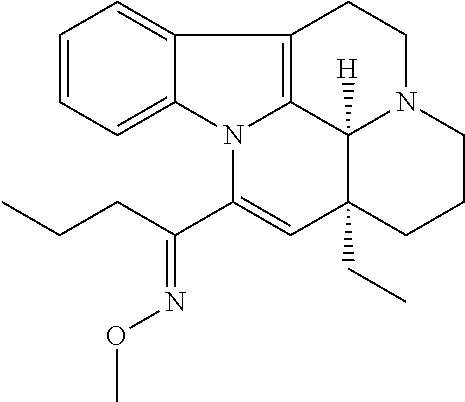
C1=CC=C2C(=C1)C1=C3N2C(C(CCC)=NOC)=CC2(CC)C3([H])N(CC1)CCC2
